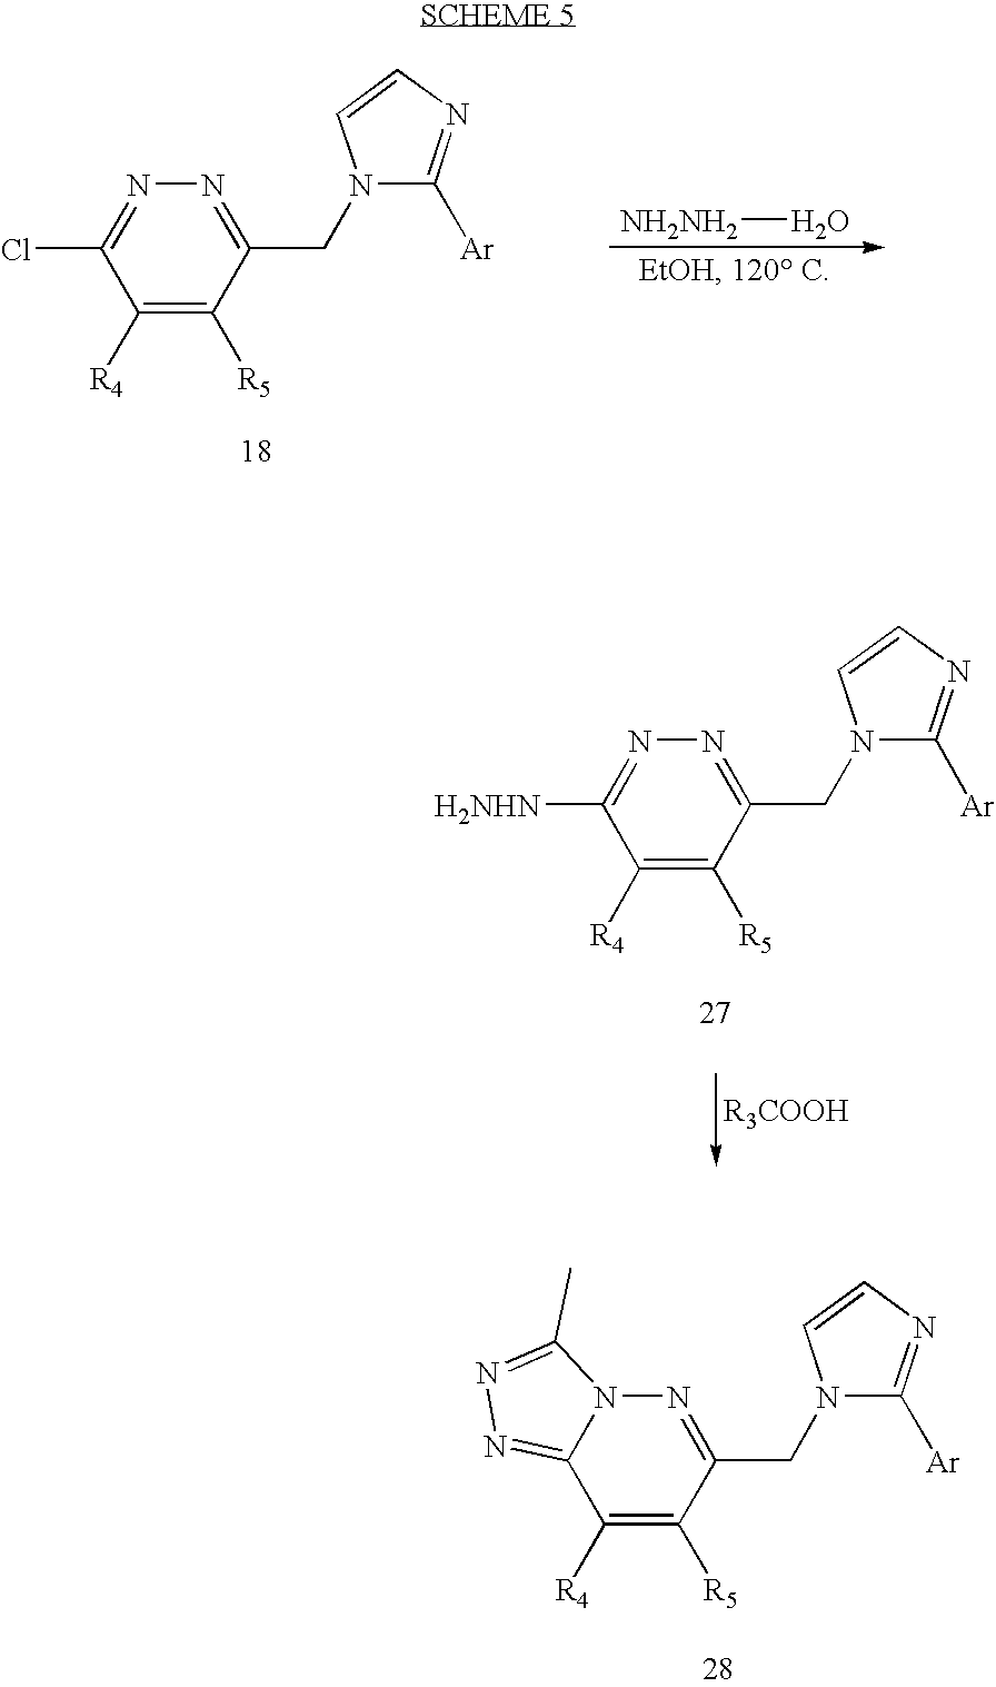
C1([R4])=C([R5])C(CN2C([Ar])=NC=C2)=NN=C1[H2NHN].C1(CN2C=CN=C2[Ar])=NN=C(Cl)C([R4])=C1[R5].[NH2NH2]O.C1([R4])=C([R5])C(CN2C([Ar])=NC=C2)=NN2C1=NN=C2C
